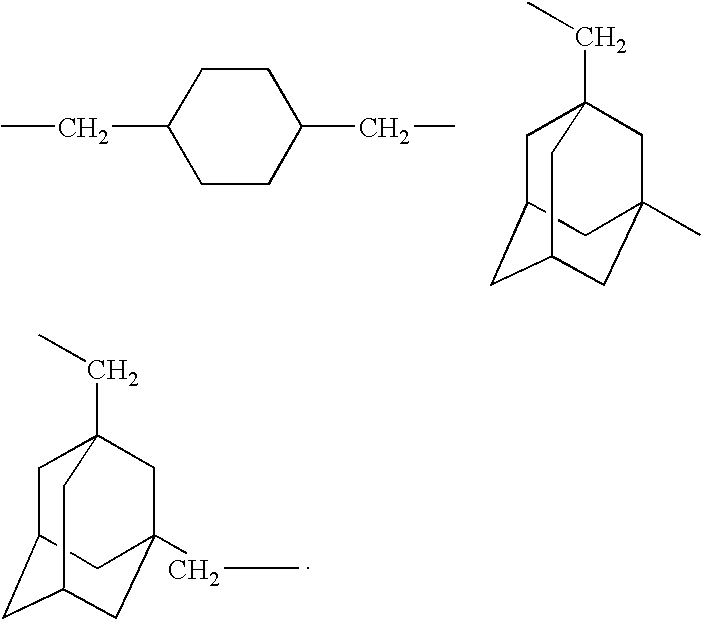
C1C2CC3CC(CC)(CC1(CC)C3)C2.C1C2CC3CC(C)(CC1(CC)C3)C2.C1CC(CC)CCC1CC
